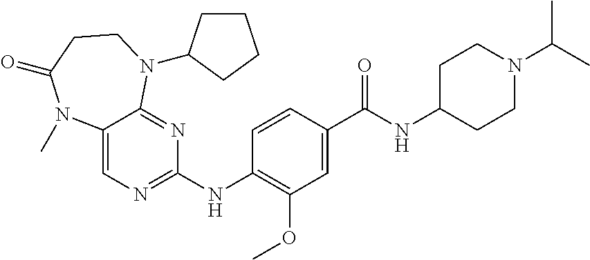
C1(NC2=NC=C3C(=N2)N(C2CCCC2)CCC(=O)N3C)=C(OC)C=C(C(NC2CCN(C(C)C)CC2)=O)C=C1
